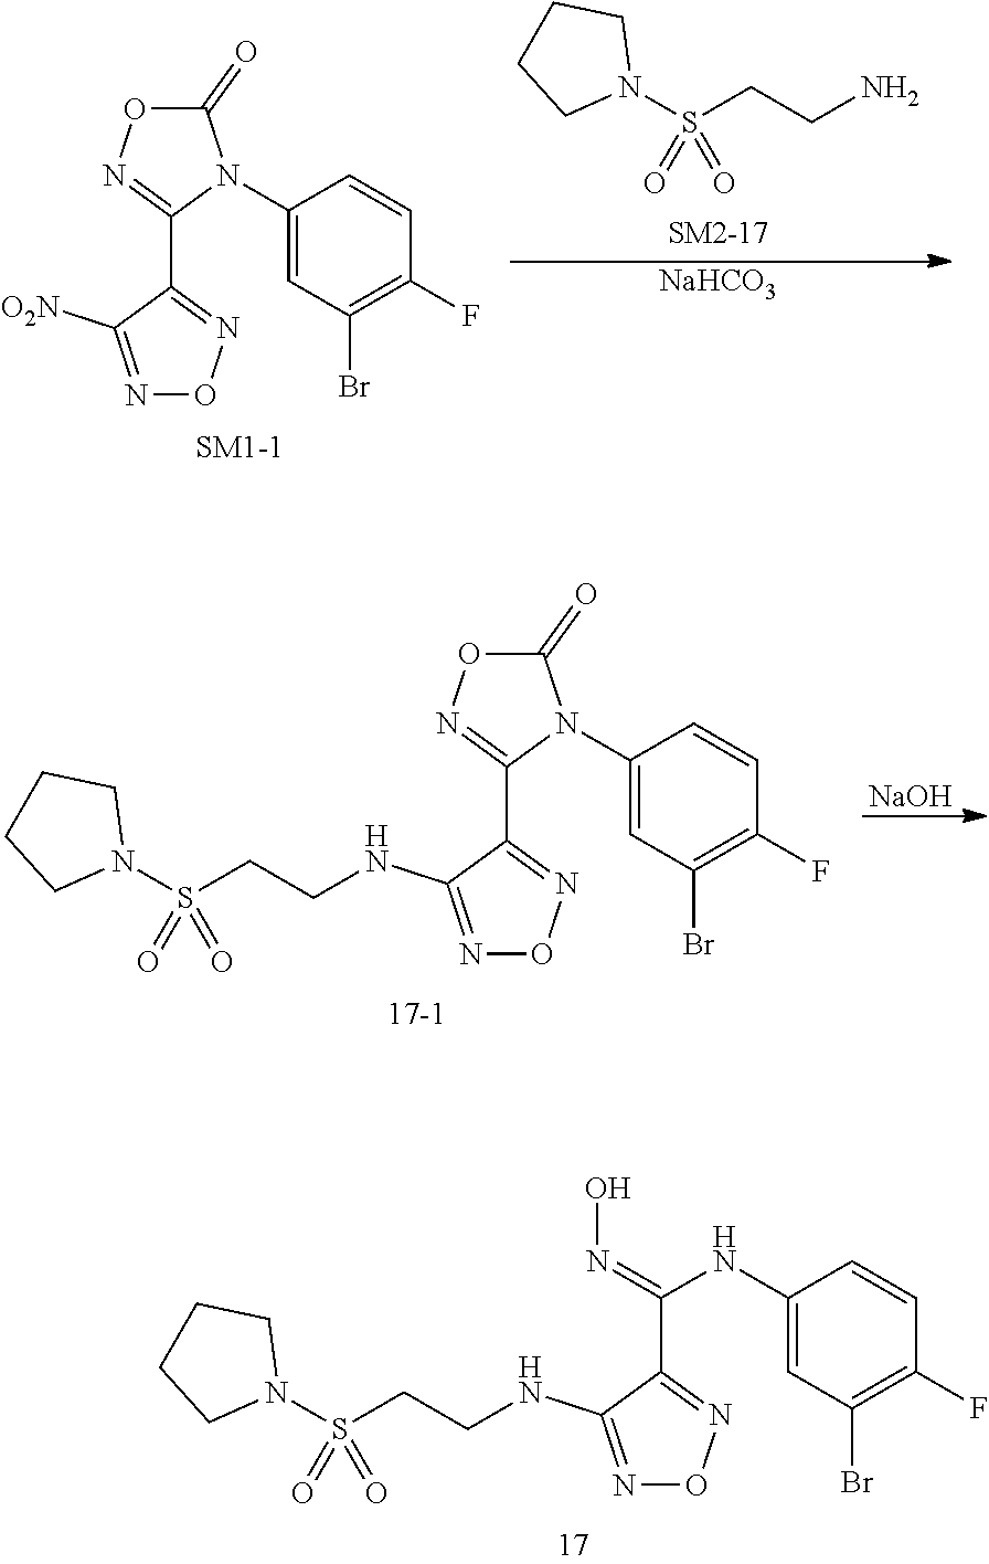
[NaHCO3].N1(S(CCN)(=O)=O)CCCC1.C1(=O)ON=C(C2=NON=C2[O2N])N1C1=CC(Br)=C(F)C=C1.[NaOH].C1(=O)ON=C(C2=NON=C2NCCS(N2CCCC2)(=O)=O)N1C1=CC(Br)=C(F)C=C1.C(C1=NON=C1NCCS(N1CCCC1)(=O)=O)(=NO)NC1=CC(Br)=C(F)C=C1
